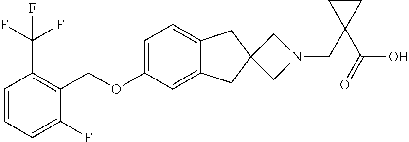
C1=CC=C(F)C(COC2=CC=C3C(=C2)CC2(C3)CN(CC3(C(O)=O)CC3)C2)=C1C(F)(F)F
